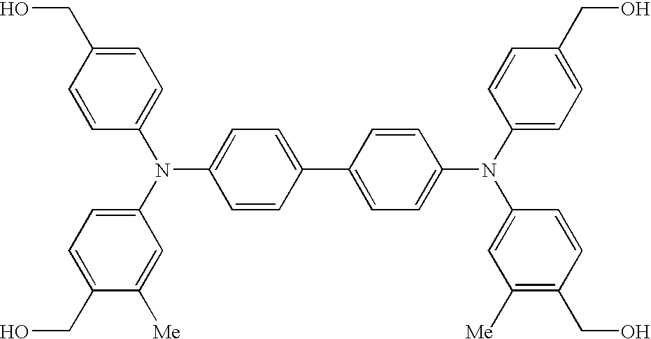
C1=CC(C2=CC=C(N(C3=CC=C(CO)C=C3)C3=CC=C(CO)C([Me])=C3)C=C2)=CC=C1N(C1=CC=C(CO)C=C1)C1=CC([Me])=C(CO)C=C1
